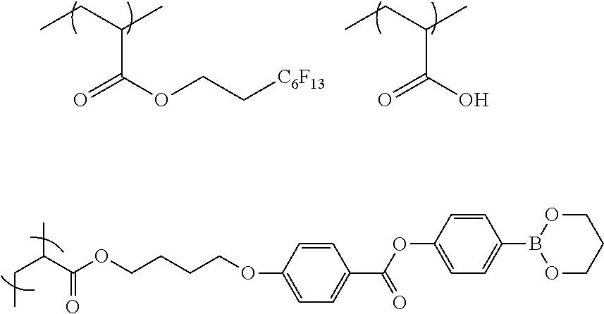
C(C)C(C(=O)OCCCCOC1=CC=C(C(OC2=CC=C(B3OCCCO3)C=C2)=O)C=C1)C.C(C(OCC[C6F13])=O)(CC)C.C(C(O)=O)(CC)C
